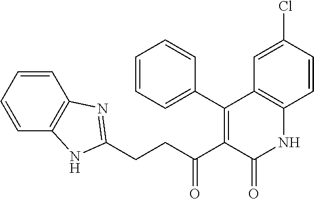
C1(C2=C(C(CCC3=NC4=C(C=CC=C4)N3)=O)C(=O)NC3=C2C=C(Cl)C=C3)=CC=CC=C1
